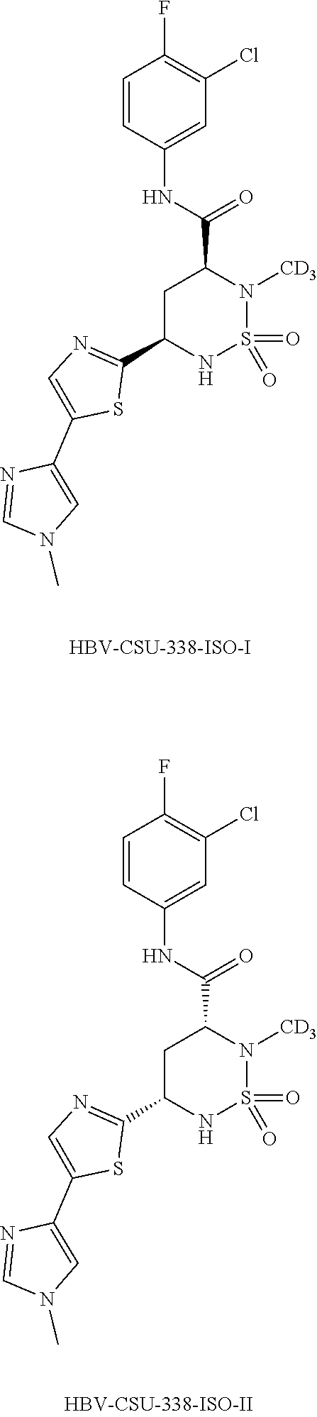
N(C(=O)C1CC(C2=NC=C(C3=CN(C)C=N3)S2)NS(=O)(=O)N1[CD3])C1=CC(Cl)=C(F)C=C1.N(C(=O)C1CC(C2=NC=C(C3=CN(C)C=N3)S2)NS(=O)(=O)N1[CD3])C1=CC(Cl)=C(F)C=C1
